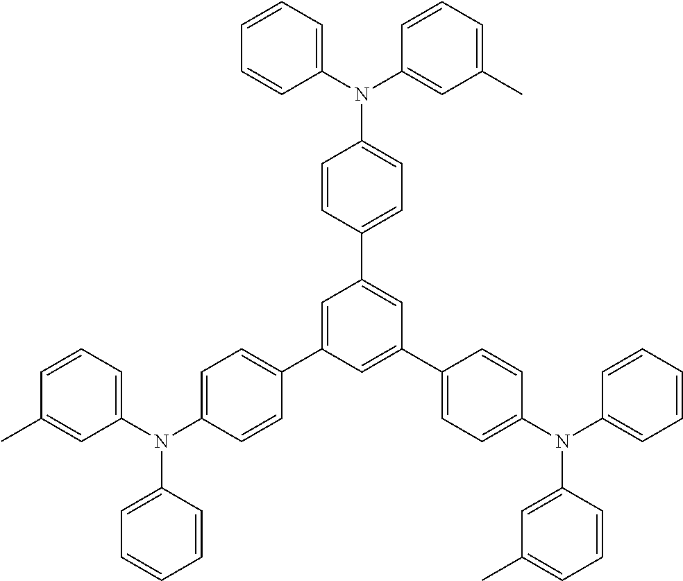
C1=CC(C)=CC(N(C2=CC=C(C3=CC(C4=CC=C(N(C5=CC(C)=CC=C5)C5=CC=CC=C5)C=C4)=CC(C4=CC=C(N(C5=CC(C)=CC=C5)C5=CC=CC=C5)C=C4)=C3)C=C2)C2=CC=CC=C2)=C1
